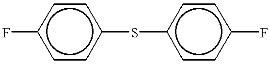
c1(F)ccc(Sc2ccc(F)cc2)cc1
